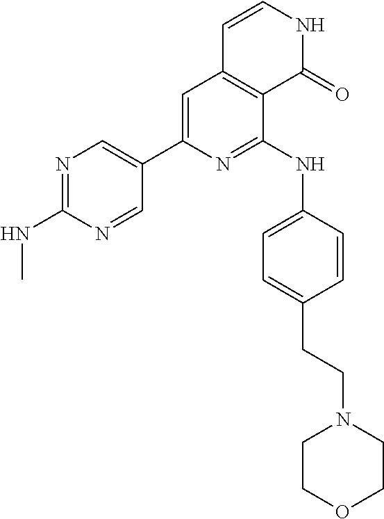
N1=C(NC)N=CC(C2=CC3=C(C(NC4=CC=C(CCN5CCOCC5)C=C4)=N2)C(=O)NC=C3)=C1
